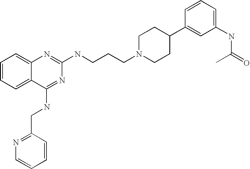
C(=O)(C)NC1=CC=CC(C2CCN(CCCNC3=NC4=CC=CC=C4C(NCC4=NC=CC=C4)=N3)CC2)=C1
